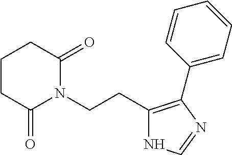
C1C(=O)N(CCC2=C(C3=CC=CC=C3)N=CN2)C(=O)CC1
